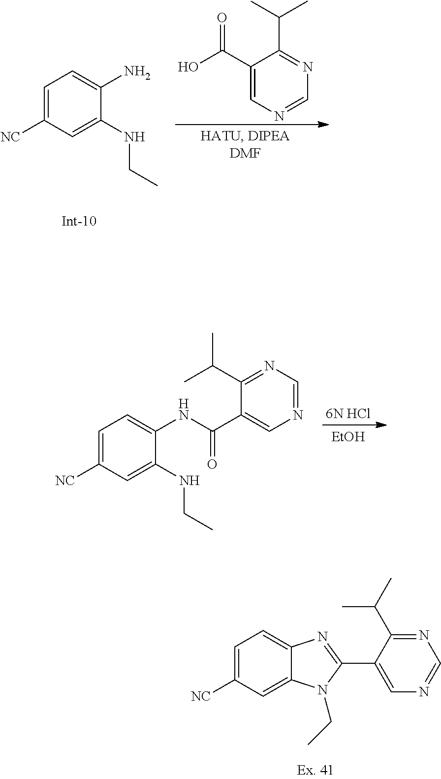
C1=C([NC])C=C(NCC)C(N)=C1.N1=C(C(C)C)C(C(O)=O)=CN=C1.C1=C([NC])C=C(NCC)C(NC(C2=CN=CN=C2C(C)C)=O)=C1.[6N HCl].[EtOH].C1=C([NC])C=C2C(=C1)N=C(C1=CN=CN=C1C(C)C)N2CC
